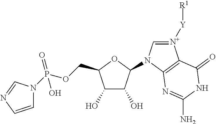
C1(O)C(O)C(N2C=[N+]([Y][R1])C3=C2N=C(N)NC3=O)OC1COP(N1C=CN=C1)(=O)O
